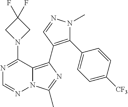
N12C(=C(C3=C(C4=CC=C([CF3])C=C4)N(C)N=C3)N=C1C)C(N1CC(F)(F)C1)=NC=N2
